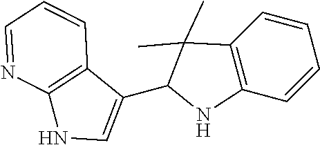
C12=C(C(C3NC4=C(C3(C)C)C=CC=C4)=CN1)C=CC=N2
